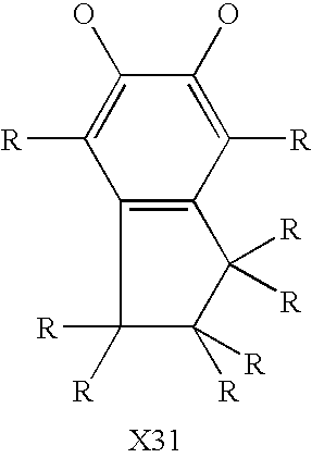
C1([R])([R])C([R])([R])C([R])([R])C2=C1C([R])=C(O)C(O)=C2[R]
